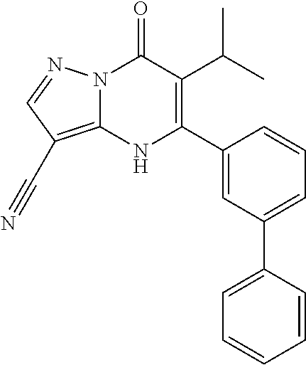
N12C(=C(C#N)C=N1)NC(C1=CC(C3=CC=CC=C3)=CC=C1)=C(C(C)C)C2=O
